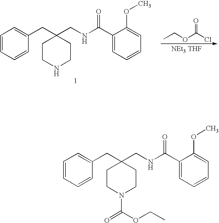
ClC(OCC)=O.[NEt3 THF].C1CNCCC1(CNC(C1=CC=CC=C1OC)=O)CC1=CC=CC=C1.C1CN(C(=O)OCC)CCC1(CNC(C1=CC=CC=C1OC)=O)CC1=CC=CC=C1
